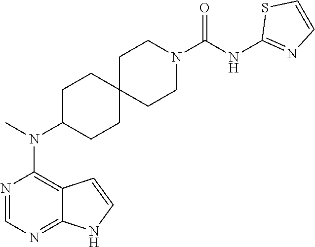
N1=CN=C2C(=C1N(C)C1CCC3(CC1)CCN(C(NC1=NC=CS1)=O)CC3)C=CN2
